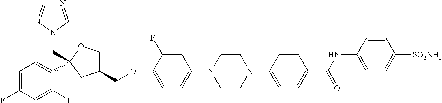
C1=C(F)C=C(F)C(C2(CN3N=CN=C3)OCC(COC3=CC=C(N4CCN(C5=CC=C(C(NC6=CC=C([SO2NH2])C=C6)=O)C=C5)CC4)C=C3F)C2)=C1
